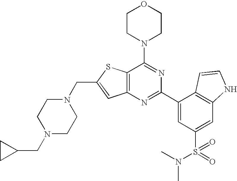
N1(CC2=CC3=C(S2)C(N2CCOCC2)=NC(C2=CC(S(N(C)C)(=O)=O)=CC4=C2C=CN4)=N3)CCN(CC2CC2)CC1
